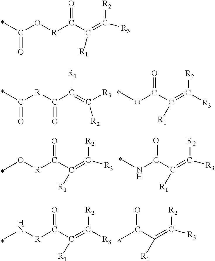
CC(O[R]C(C(=C([R2])[R3])[R1])=O)=O.CC([R]C(C(=C([R3])[R2])[R1])=O)=O.COC(C(=C([R3])[R2])[R1])=O.CO[R]C(C(=C([R2])[R3])[R1])=O.CNC(C(=C([R2])[R3])[R1])=O.CN[R]C(C(=C([R3])[R2])[R1])=O.CC(C(=C([R3])[R2])[R1])=O
